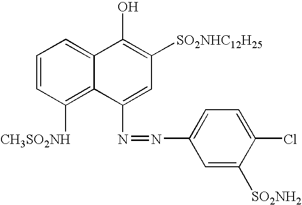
C1=CC([CH3SO2NH])=C2C(=C1)C(O)=C([SO2NHC12H25])C=C2N=NC1=CC=C(Cl)C([SO2NH2])=C1
